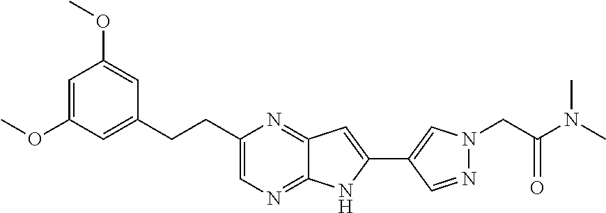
C12=NC(CCC3=CC(OC)=CC(OC)=C3)=CN=C1NC(C1=CN(CC(N(C)C)=O)N=C1)=C2
